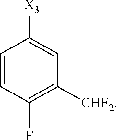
C1=CC(F)=C([CHF2])C=C1[X3]
